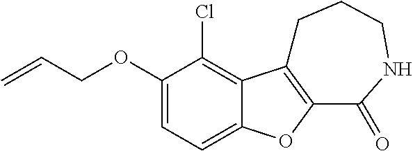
C1(OCC=C)=CC=C2C(=C1Cl)C1=C(O2)C(=O)NCCC1
